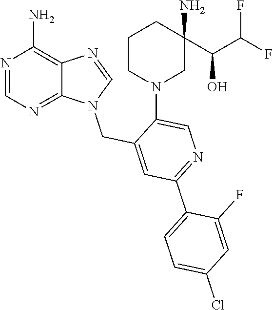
N1=CN=C2C(=C1N)N=CN2CC1=CC(C2=CC=C(Cl)C=C2F)=NC=C1N1CCCC(C(O)C(F)F)(N)C1
